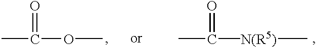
CC(OC)=O.CC([N(R5)]C)=O
